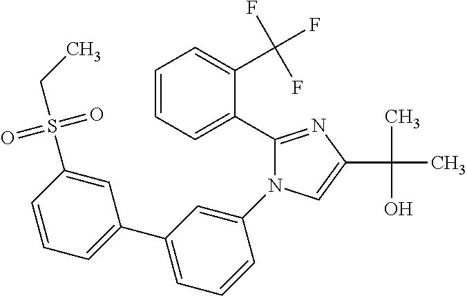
C1(C2=CC=CC=C2C(F)(F)F)=NC(C(C)(O)C)=CN1C1=CC(C2=CC=CC(S(CC)(=O)=O)=C2)=CC=C1
